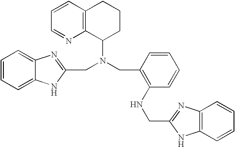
C12=C(C=CC=N1)CCCC2N(CC1=NC2=CC=CC=C2N1)CC1=C(NCC2=NC3=C(N2)C=CC=C3)C=CC=C1
